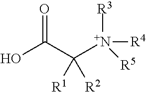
OC(C([N+]([R5])([R3])[R4])([R1])[R2])=O
